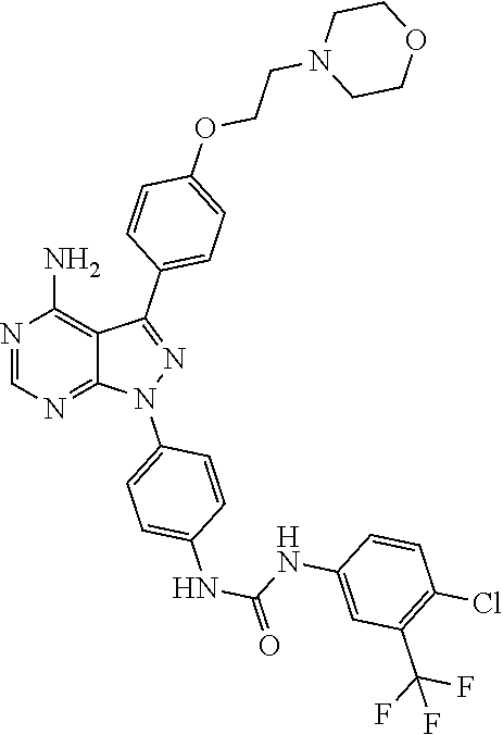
N1=CN=C2C(=C1N)C(C1=CC=C(OCCN3CCOCC3)C=C1)=NN2C1=CC=C(NC(NC2=CC(C(F)(F)F)=C(Cl)C=C2)=O)C=C1
